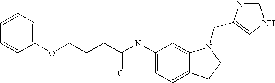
C1(N(C(CCCOC2=CC=CC=C2)=O)C)=CC=C2C(=C1)N(CC1=CNC=N1)CC2
